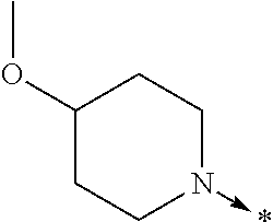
C1(OC)CCN(->*)CC1
